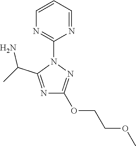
C1(OCCOC)=NN(C2=NC=CC=N2)C(C(C)N)=N1
